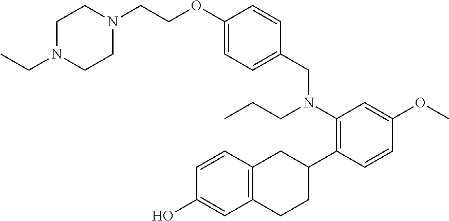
N1(CCOC2=CC=C(CN(C3=C(C4CC5=C(CC4)C=C(O)C=C5)C=CC(OC)=C3)CCC)C=C2)CCN(CC)CC1
